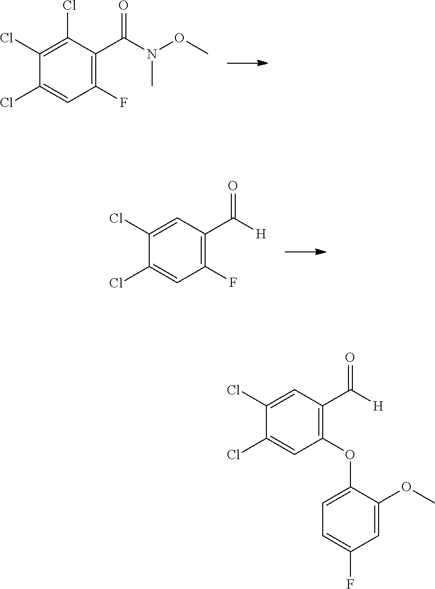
C1(OC2=CC=C(F)C=C2OC)=C(C([H])=O)C=C(Cl)C(Cl)=C1.C1(F)=C(C(N(OC)C)=O)C(Cl)=C(Cl)C(Cl)=C1.C1(F)=C(C([H])=O)C=C(Cl)C(Cl)=C1
